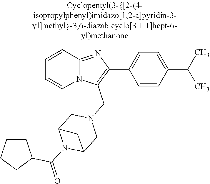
N12C(=NC(C3=CC=C(C(C)C)C=C3)=C1CN1CC3N(C(=O)C4CCCC4)C(C1)C3)C=CC=C2
